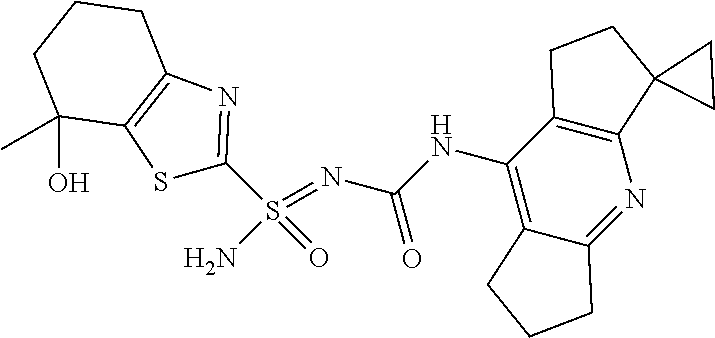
C(NC1=C2C(=NC3=C1CCC31CC1)CCC2)(N=S(N)(=O)C1=NC2=C(S1)C(O)(C)CCC2)=O
